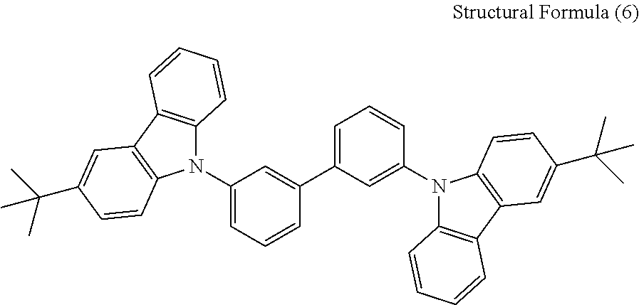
C1(N2C3=C(C4=C2C=CC(C(C)(C)C)=C4)C=CC=C3)=CC=CC(C2=CC=CC(N3C4=C(C5=C3C=CC(C(C)(C)C)=C5)C=CC=C4)=C2)=C1
